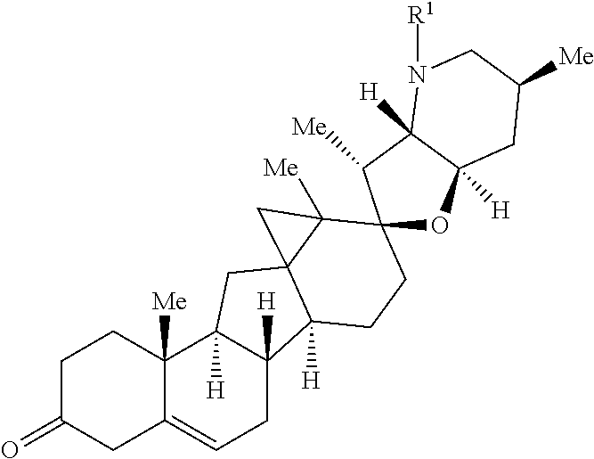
C1C(=O)CC2=CCC3([H])C([H])(C2([Me])C1)CC12C3([H])CCC3(C1([Me])C2)OC1([H])C([H])(C3[Me])N([R1])CC([Me])C1
